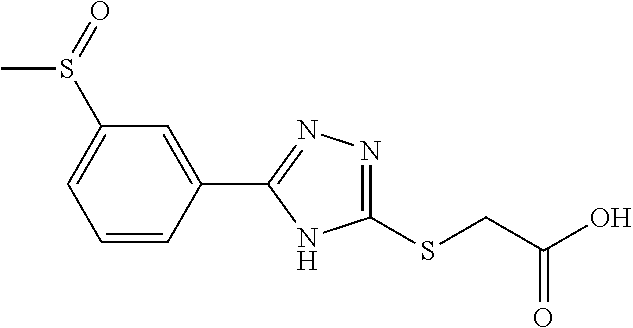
C1=CC(C2=NN=C(SCC(O)=O)N2)=CC(S(=O)C)=C1
